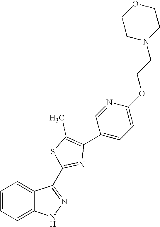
C1=CC=C2C(=C1)NN=C2C1=NC(C2=CC=C(OCCN3CCOCC3)N=C2)=C(C)S1
